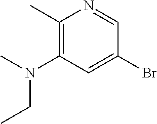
C1(C)=C(N(C)CC)C=C(Br)C=N1
